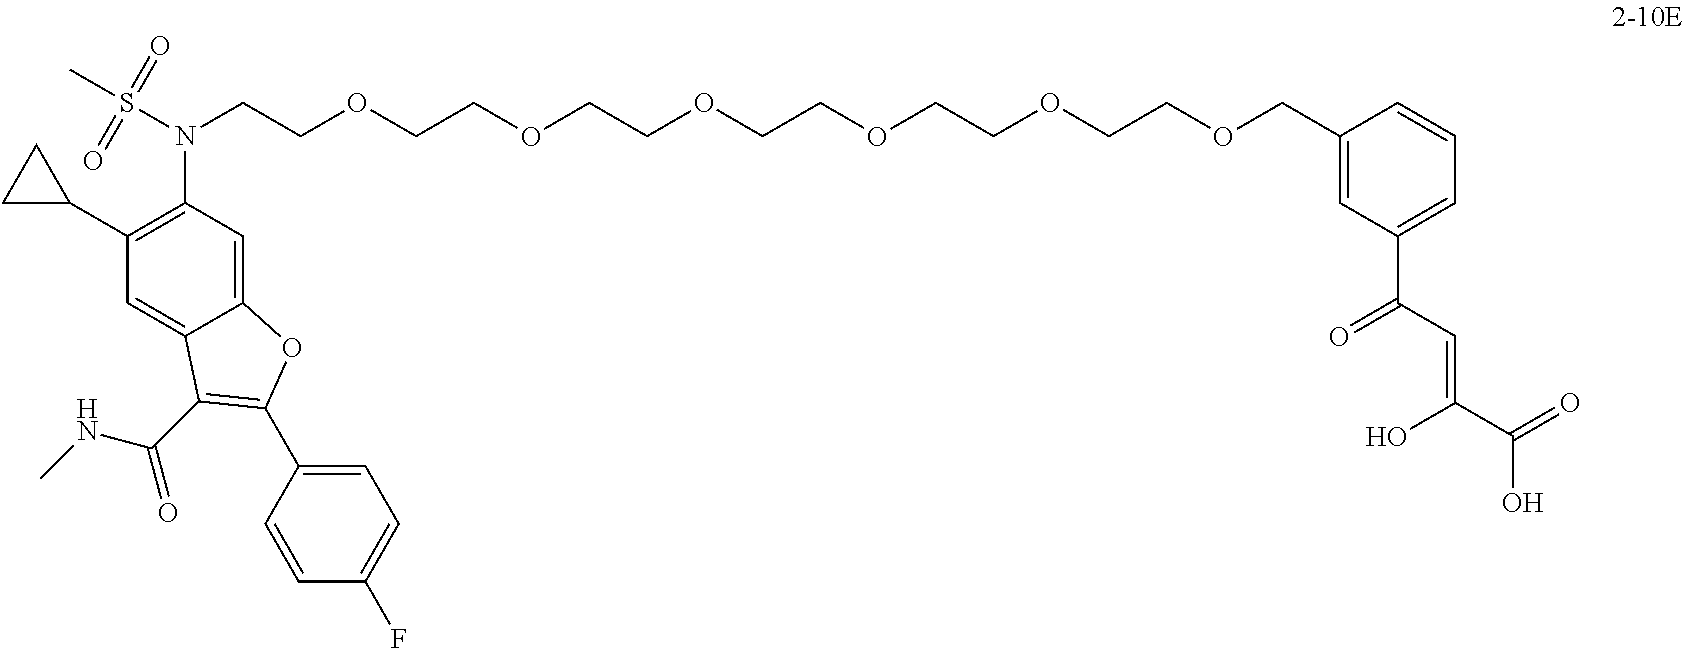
C12=CC(N(S(C)(=O)=O)CCOCCOCCOCCOCCOCCOCC3=CC(C(C=C(C(=O)O)O)=O)=CC=C3)=C(C3CC3)C=C1C(C(NC)=O)=C(C1=CC=C(F)C=C1)O2
